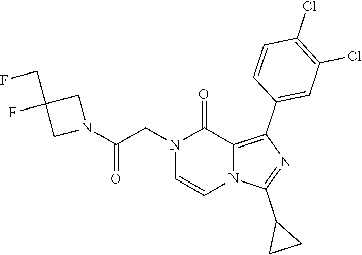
N1(CC(N2CC(CF)(F)C2)=O)C=CN2C(=C(C3=CC(Cl)=C(Cl)C=C3)N=C2C2CC2)C1=O
